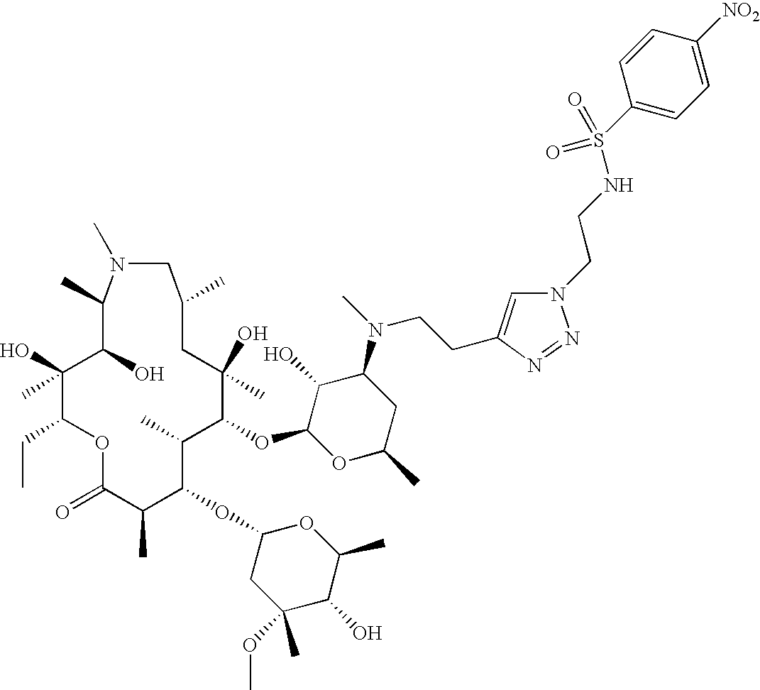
C1(O)(C)C(CC)OC(=O)C(C)C(OC2CC(OC)(C)C(O)C(C)O2)C(C)C(OC2C(O)C(N(CCC3=CN(CCNS(C4=CC=C([NO2])C=C4)(=O)=O)N=N3)C)CC(C)O2)C(C)(O)CC(C)CN(C)C(C)C1O
